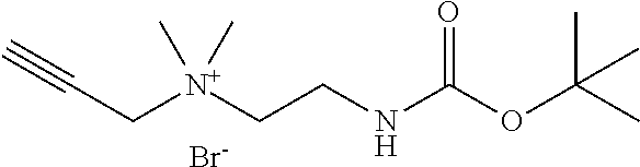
C(C[N+](CCNC(OC(C)(C)C)=O)(C)C)#C.[Br-]
